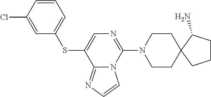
C1(Cl)=CC(SC2=CN=C(N3CCC4(CC3)CCCC4N)N3C2=NC=C3)=CC=C1
